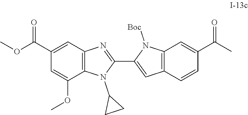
COC(C1=CC2=C(C(OC)=C1)N(C1CC1)C(C1=CC3=C(N1[Boc])C=C(C(C)=O)C=C3)=N2)=O
